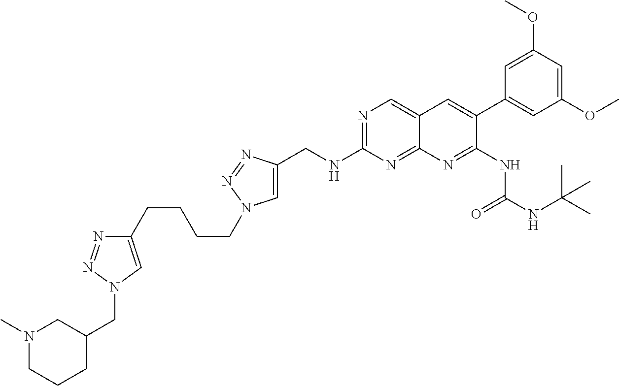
N1=C(NCC2=CN(CCCCC3=CN(CC4CN(C)CCC4)N=N3)N=N2)N=C2C(=C1)C=C(C1=CC(OC)=CC(OC)=C1)C(NC(NC(C)(C)C)=O)=N2
